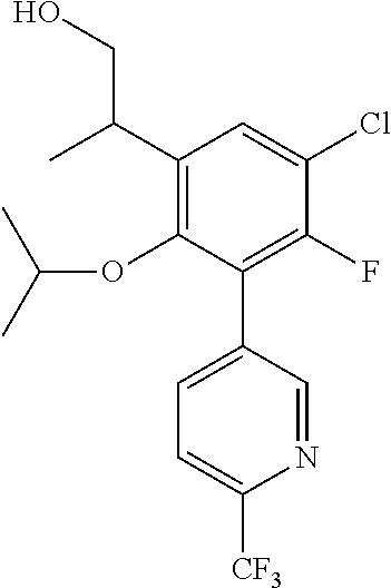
C1(C(C)CO)=C(OC(C)C)C(C2=CC=C([CF3])N=C2)=C(F)C(Cl)=C1
